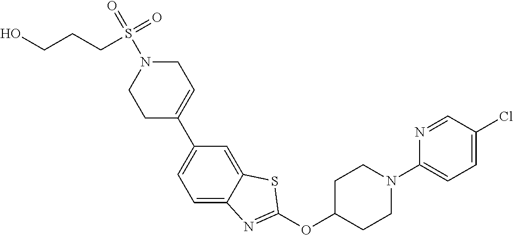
C1(C2=CCN(S(=O)(CCCO)=O)CC2)=CC=C2C(=C1)SC(OC1CCN(C3=CC=C(Cl)C=N3)CC1)=N2
